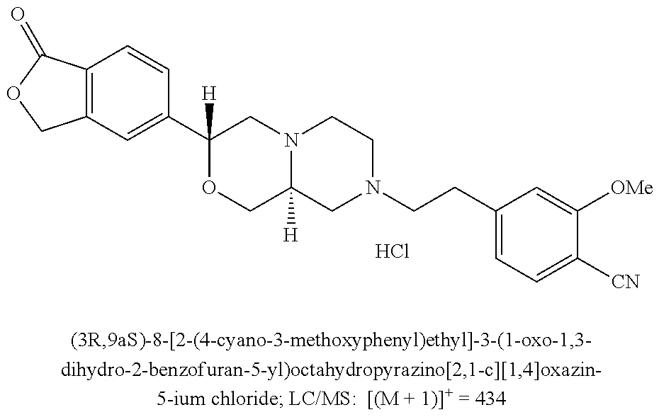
C12=C(C(=O)OC1)C=CC(C1([H])OCC3([H])N(C1)CCN(CCC1=CC=C([CN])C([OMe])=C1)C3)=C2.Cl
